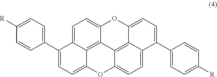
C1=C2C3=C4C(=C1)OC1=CC=C(C5=CC=C([R])C=C5)C5=CC=C(OC3=CC=C2C2=CC=C([R])C=C2)C4=C15
